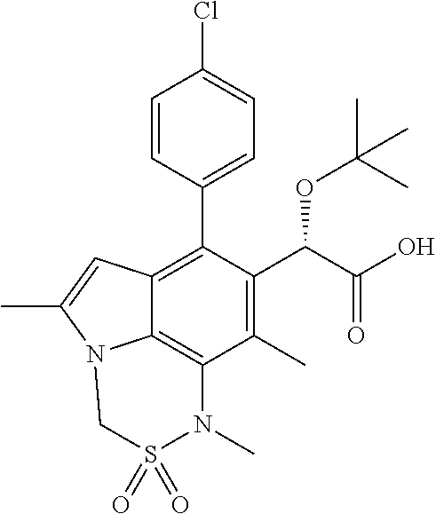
C1=CC(C2=C3C4=C(C(C)=C2C(C(=O)O)OC(C)(C)C)N(C)S(=O)(=O)CN4C(C)=C3)=CC=C1Cl
